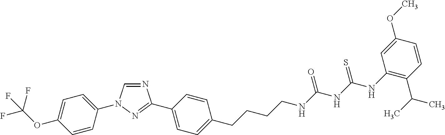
C1=CC(N2C=NC(C3=CC=C(CCCCNC(NC(NC4=C(C(C)C)C=CC(OC)=C4)=S)=O)C=C3)=N2)=CC=C1OC(F)(F)F
